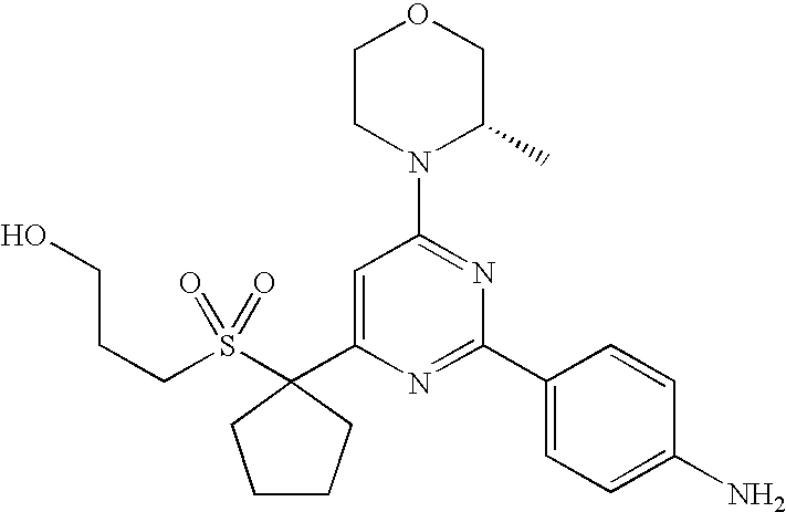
C(S(C1(C2=CC(N3C(C)COCC3)=NC(C3=CC=C(N)C=C3)=N2)CCCC1)(=O)=O)CCO
